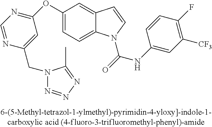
C1(OC2=NC=NC(CN3N=NN=C3C)=C2)=CC=C2C(=C1)C=CN2C(=O)NC1=CC([CF3])=C(F)C=C1
